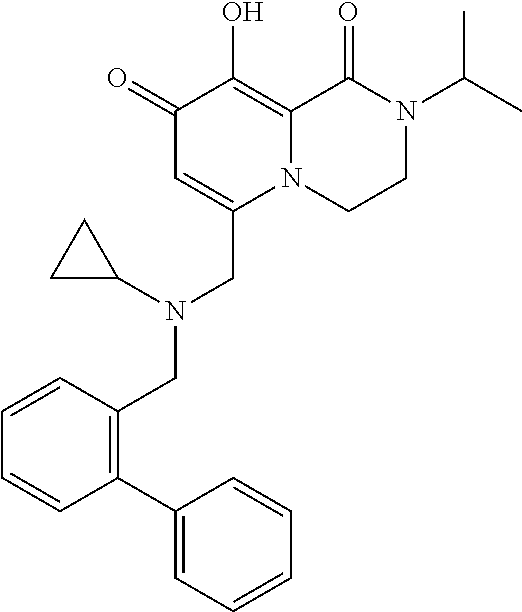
C1(=O)C=C(CN(CC2=C(C3=CC=CC=C3)C=CC=C2)C2CC2)N2C(=C1O)C(=O)N(C(C)C)CC2
